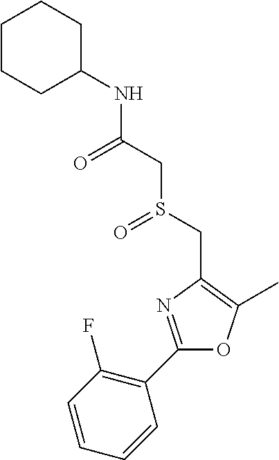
C1=CC=CC(C2=NC(CS(CC(NC3CCCCC3)=O)=O)=C(C)O2)=C1F
